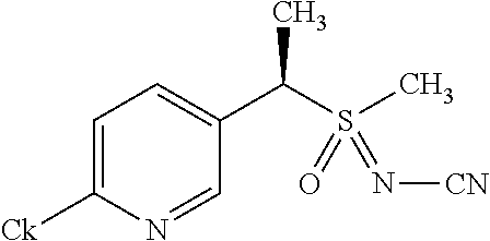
C1=C([Ck])N=CC(C(S(C)(=O)=N[CN])C)=C1
